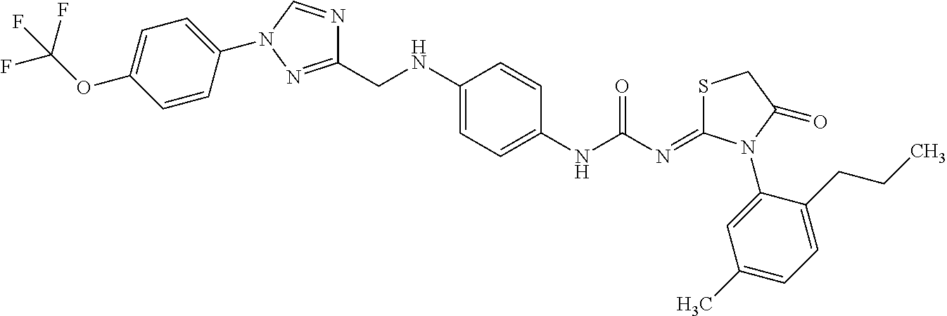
C1=C(OC(F)(F)F)C=CC(N2C=NC(CNC3=CC=C(NC(N=C4SCC(=O)N4C4=CC(C)=CC=C4CCC)=O)C=C3)=N2)=C1
